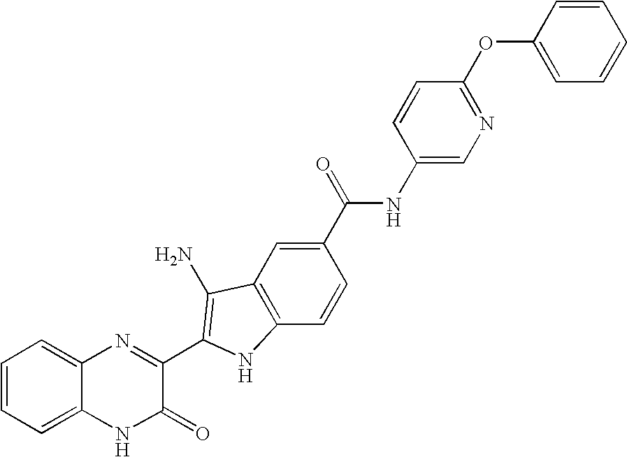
C1=C2C(=CC=C1)N=C(C1=C(N)C3=C(C=CC(C(=O)NC4=CN=C(OC5=CC=CC=C5)C=C4)=C3)N1)C(=O)N2
